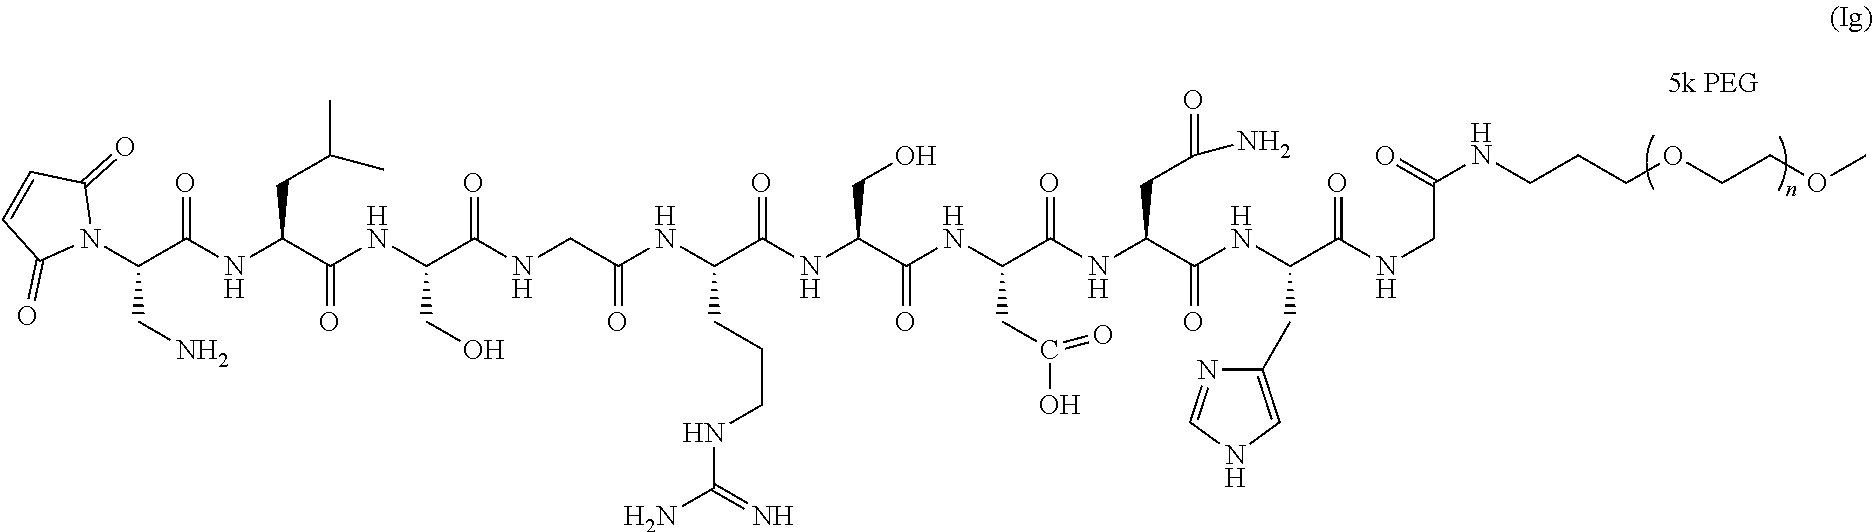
N(C(C(NC(C(NCC(NC(C(NC(C(NC(C(NC(CC(=O)N)C(NC(C(NCC(=O)NCCCOCCOC)=O)CC1=CNC=N1)=O)=O)CC(O)=O)=O)CO)=O)CCCNC(N)=N)=O)=O)CO)=O)CC(C)C)C(C(N1C(=O)C=CC1=O)CN)=O
